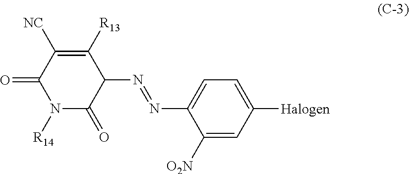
C1([R13])=C([NC])C(=O)N([R14])C(=O)C1N=NC1=CC=C([Halogen])C=C1[O2N]
